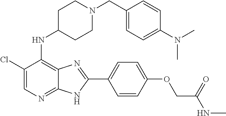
C1(Cl)=CN=C2C(=C1NC1CCN(CC3=CC=C(N(C)C)C=C3)CC1)N=C(C1=CC=C(OCC(NC)=O)C=C1)N2
